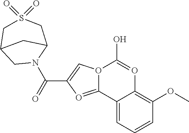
O12C(=OC(C(=O)N3C4CS(=O)(=O)CC(C3)C4)=C1)C1=CC=CC(OC)=C1O=C2O
